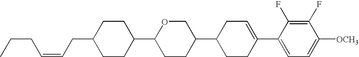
C1(F)=C(F)C(C2=CCC(C3COC(C4CCC(CC=CCCC)CC4)CC3)CC2)=CC=C1[OCH3]
